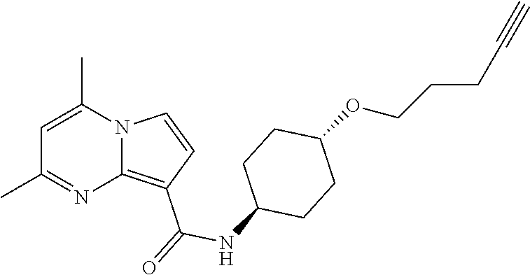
C1(C)=NC2=C(C(=O)NC3CCC(OCCCC#C)CC3)C=CN2C(C)=C1
